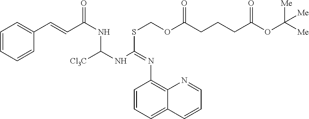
C1=CC=CC(C=CC(NC(NC(SCOC(CCCC(OC([Me])([Me])[Me])=O)=O)=NC2=C3C(=CC=C2)C=CC=N3)[Cl3C])=O)=C1
